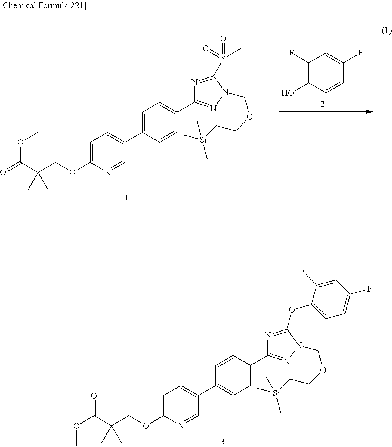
C1=C(C2=CC=C(OCC(C(=O)OC)(C)C)N=C2)C=CC(C2=NN(COCC[Si](C)(C)C)C(S(=O)(C)=O)=N2)=C1.C1(F)=C(O)C=CC(F)=C1.C1=CC(C2=NN(COCC[Si](C)(C)C)C(OC3=CC=C(F)C=C3F)=N2)=CC=C1C1=CC=C(OCC(C(OC)=O)(C)C)N=C1
